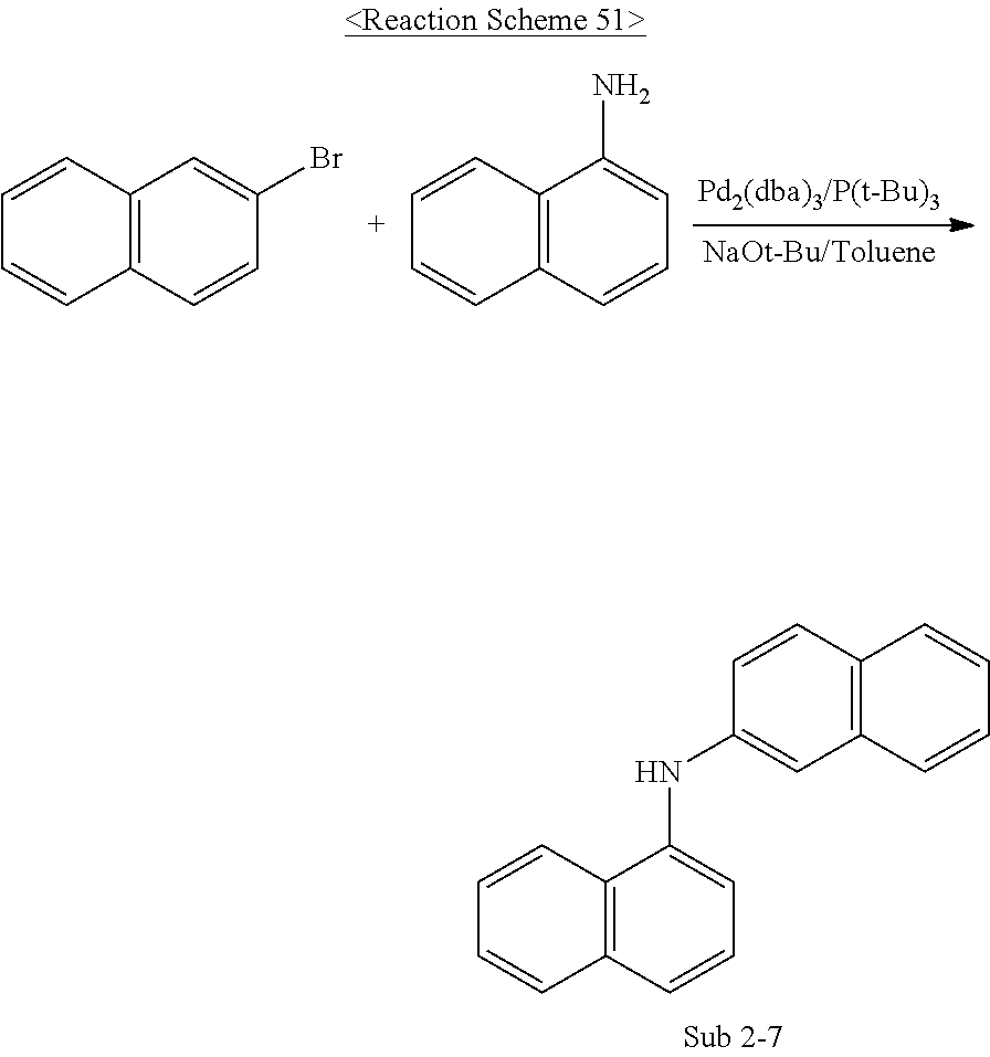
C12=C(C=CC(Br)=C1)C=CC=C2.C12=C(C=CC=C1N)C=CC=C2.C12=C(C=CC=C1NC1=CC3=C(C=C1)C=CC=C3)C=CC=C2
